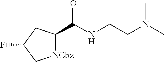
[NCbz]1C(C(NCCN(C)C)=O)CC(F)C1
